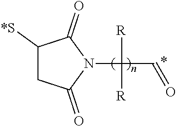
C1([*S])CC(=O)N(C(C=O)([R])[R])C1=O
